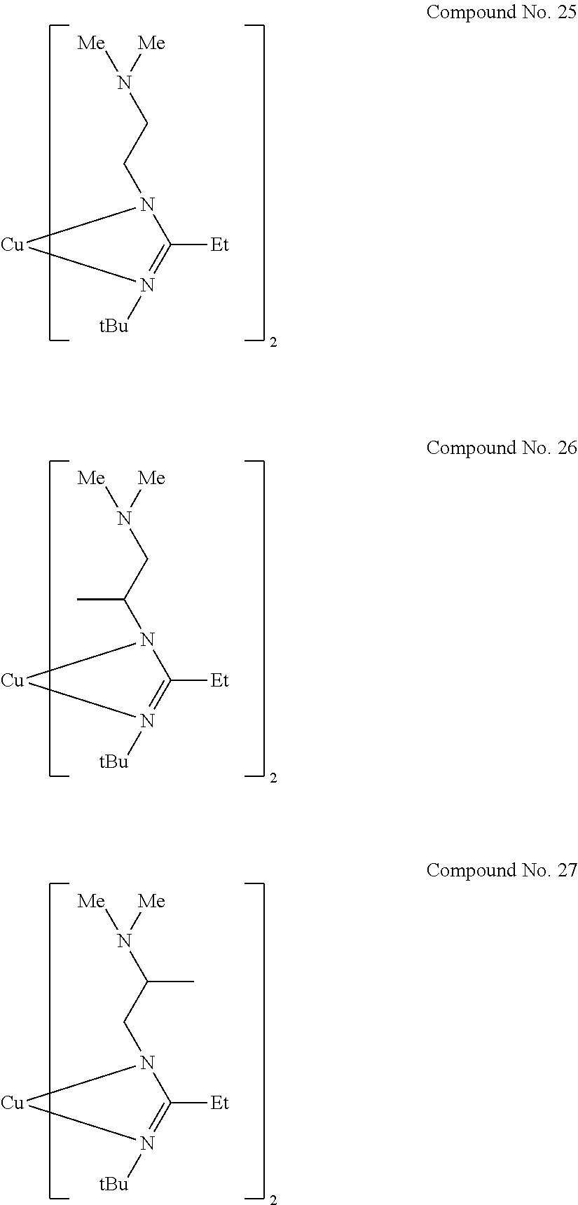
[Me]N([Me])CCN1C([Et])=N([tBu])[Cu]1.[Me]N([Me])CC(N1C([Et])=N([tBu])[Cu]1)C.[Me]N([Me])C(CN1C([Et])=N([tBu])[Cu]1)C
